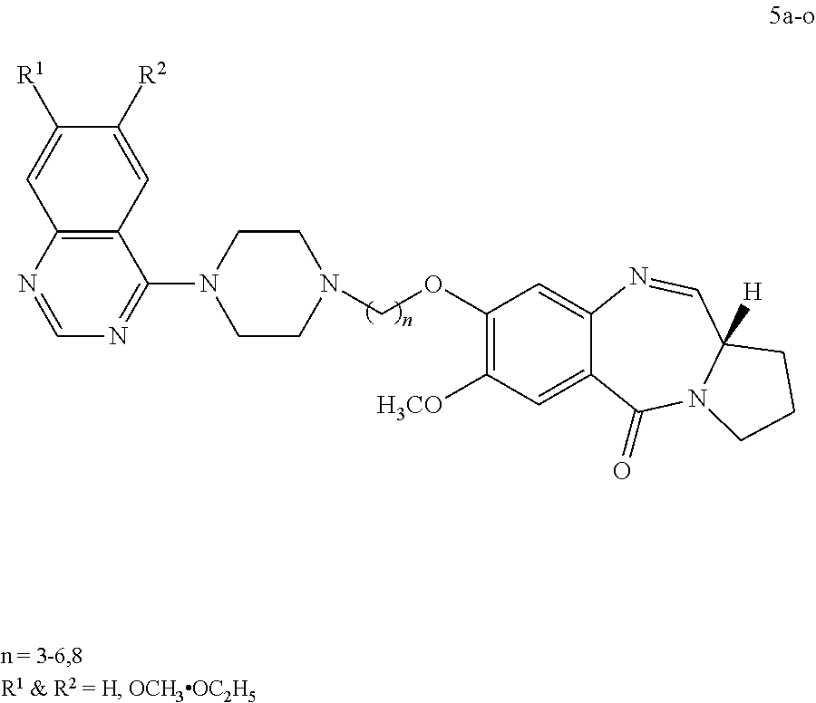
C12=C(N=CN=C1N1CCN(COC3=C([H3CO])C=C4C(=C3)N=CC3([H])N(CCC3)C4=O)CC1)C=C([R1])C([R2])=C2
